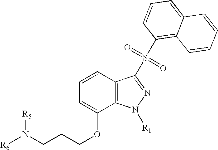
C1=CC=C(OCCCN([R6])[R5])C2=C1C(S(=O)(=O)C1=C3C(=CC=C1)C=CC=C3)=NN2[R1]
